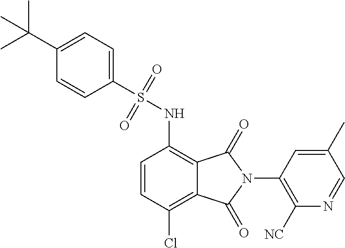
C1=CC(Cl)=C2C(=C1NS(C1=CC=C(C(C)(C)C)C=C1)(=O)=O)C(=O)N(C1=C([NC])N=CC(C)=C1)C2=O
